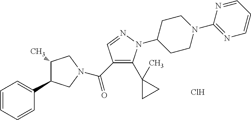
C(C1=C(C2(C)CC2)N(C2CCN(C3=NC=CC=N3)CC2)N=C1)(=O)N1CC(C2=CC=CC=C2)C(C)C1.Cl
